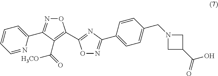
O1N=C(C2=CC=CC=N2)C(C([H3CO])=O)=C1C1=NC(C2=CC=C(CN3CC(C(=O)O)C3)C=C2)=NO1
